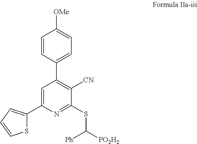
C1=C(C2=CC=CS2)N=C(SC([Ph])[PO2H2])C([CN])=C1C1=CC=C([OMe])C=C1
